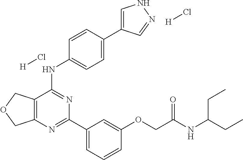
C12=C(COC1)C(NC1=CC=C(C3=CNN=C3)C=C1)=NC(C1=CC=CC(OCC(NC(CC)CC)=O)=C1)=N2.[H]Cl.[H]Cl
